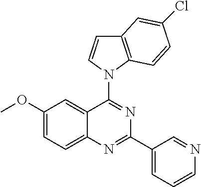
C1(OC)=CC=C2C(=C1)C(N1C3=C(C=C1)C=C(Cl)C=C3)=NC(C1=CC=CN=C1)=N2
